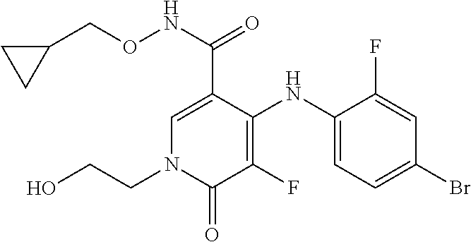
C1=C(C(NOCC2CC2)=O)C(NC2=CC=C(Br)C=C2F)=C(F)C(=O)N1CCO
